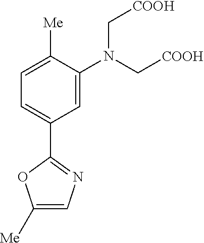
C1=C(N(C[COOH])C[COOH])C([Me])=CC=C1C1=NC=C([Me])O1
